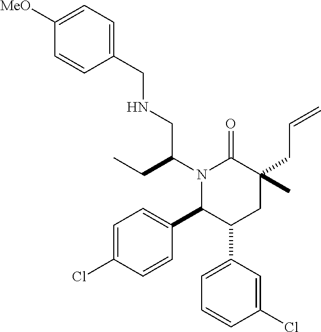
N1(C(CC)CNCC2=CC=C([MeO])C=C2)C(C2=CC=C(Cl)C=C2)C(C2=CC=CC(Cl)=C2)CC(C)(CC=C)C1=O
